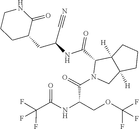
C1CCC(CC(NC(=O)C2C3([H])C([H])(CN2C(=O)C(NC(C(F)(F)F)=O)COC(F)(F)F)CCC3)C#N)C(=O)N1
